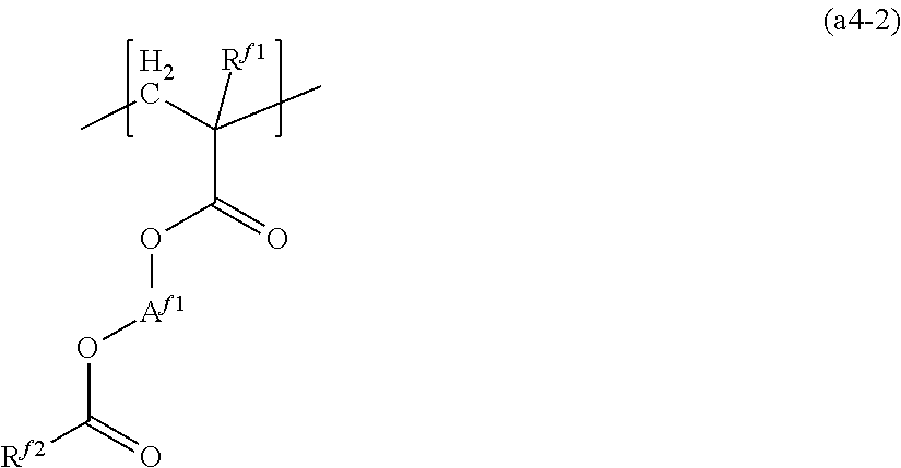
CCC(C)([Rf1])C(=O)O[Af1]OC([Rf2])=O
